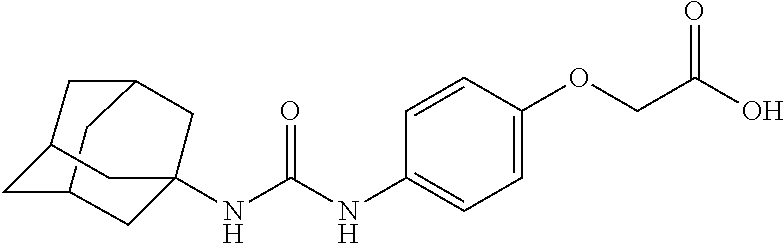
N(C(NC1=CC=C(OCC(O)=O)C=C1)=O)C12CC3CC(CC(C1)C3)C2
